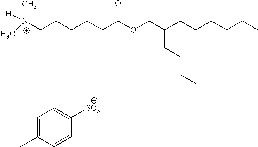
[N+](CCCCCC(OCC(CCCCCC)CCCC)=O)(C)([H])C.C1=C(C)C=CC([SO3])=C1
